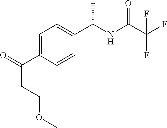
C1=C(C(=O)CCOC)C=CC(C(NC(=O)C(F)(F)F)C)=C1
